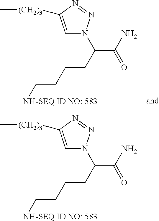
C1=C([(CH2)3]C)N=NN1C(CCCC[NH-SEQ ID NO: 583])C(N)=O.C1=C([(CH2)3]C)N=NN1C(CCCC[NH-SEQ ID NO: 583])C(N)=O
